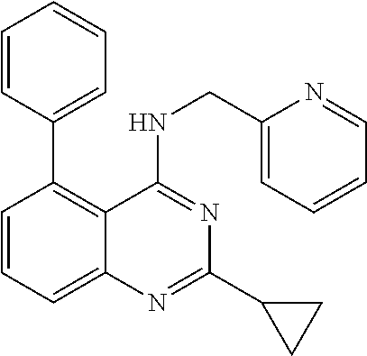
C1=CC=C2C(=C1C1=CC=CC=C1)C(NCC1=CC=CC=N1)=NC(C1CC1)=N2
